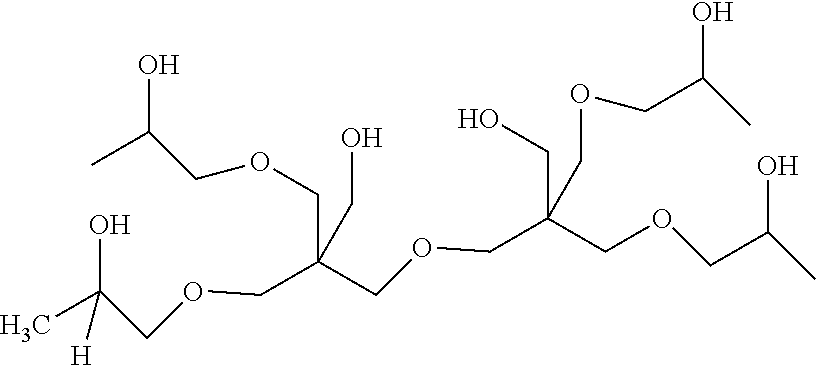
C(OCC(C)(O)[H])C(COCC(COCC(C)O)(CO)COCC(C)O)(COCC(O)C)CO
